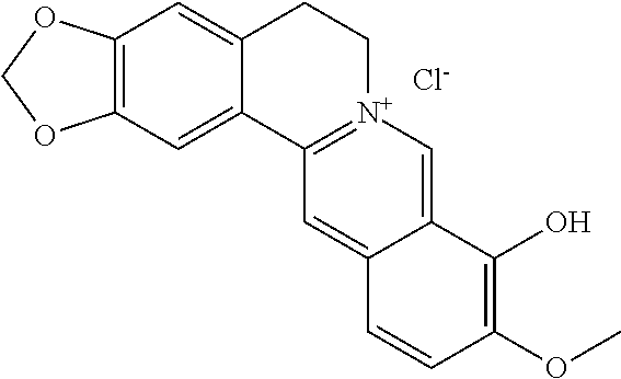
C12=C(C=C3C(=C1)C1=[N+](CC3)C=C3C(=C1)C=CC(OC)=C3O)OCO2.[Cl-]
